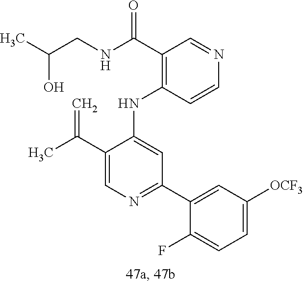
C1(NC2=CC(C3=CC([OCF3])=CC=C3F)=NC=C2C(C)=C)=C(C(NCC(C)O)=O)C=NC=C1
